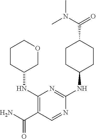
C1(NC2COCCC2)=C(C(N)=O)C=NC(NC2CCC(C(N(C)C)=O)CC2)=N1
